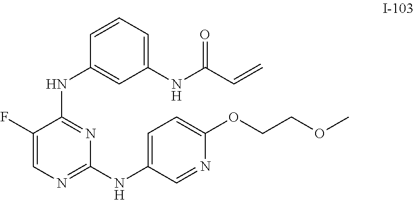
C1(F)=CN=C(NC2=CC=C(OCCOC)N=C2)N=C1NC1=CC(NC(C=C)=O)=CC=C1
